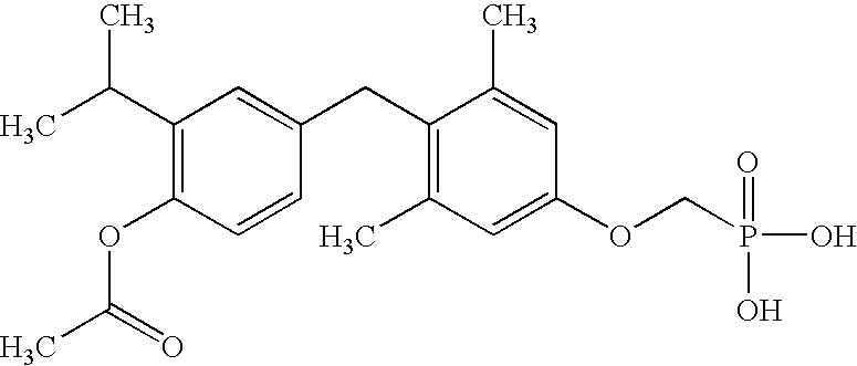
C1(C(C)C)=C(OC(C)=O)C=CC(CC2=C(C)C=C(OCP(=O)(O)O)C=C2C)=C1
